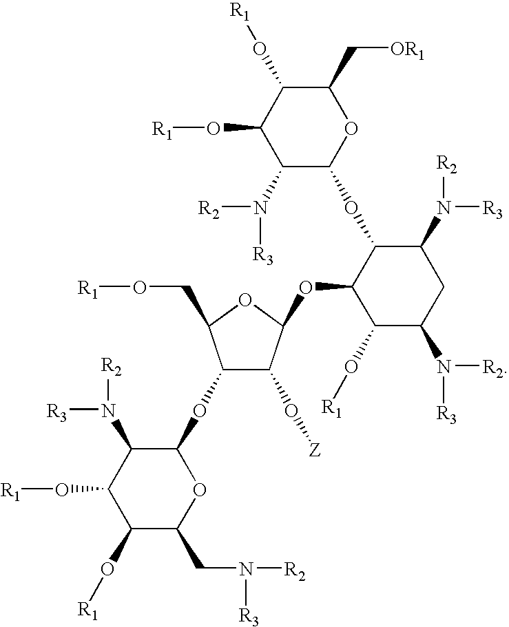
O(C1C(OC2C(O[Z])C(OC3C(N([R3])[R2])C(O[R1])C(O[R1])C(CN([R2])[R3])O3)C(CO[R1])O2)C(O[R1])C(N([R2])[R3])CC1N([R3])[R2])C1OC(C[OR1])C(O[R1])C(O[R1])C1N([R2])[R3]
